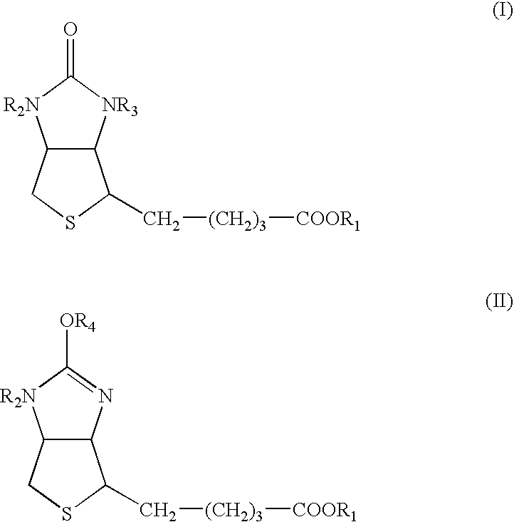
C12C(CSC1C[(CH2)3][COOR1])[R2N]C(=O)[NR3]2.C12C(CSC1C[(CH2)3][COOR1])[R2N]C([OR4])=N2
